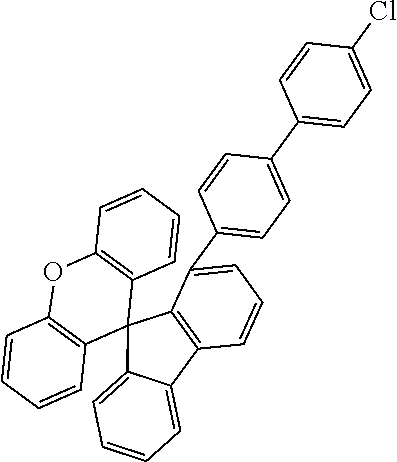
C1=C2C(=CC=C1)C1=C(C23C2=C(OC4=C3C=CC=C4)C=CC=C2)C(C2=CC=C(C3=CC=C(Cl)C=C3)C=C2)=CC=C1
